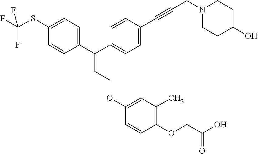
C1(SC(F)(F)F)=CC=C(C(C2=CC=C(C#CCN3CCC(O)CC3)C=C2)=CCOC2=CC(C)=C(OCC(O)=O)C=C2)C=C1
